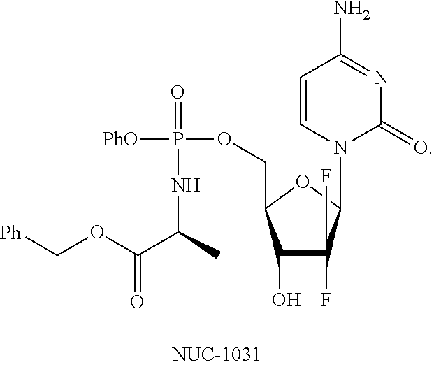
C1(O)C(F)(F)C(N2C=CC(N)=NC2=O)OC1COP(=O)([PhO])NC(C(OC[Ph])=O)C
